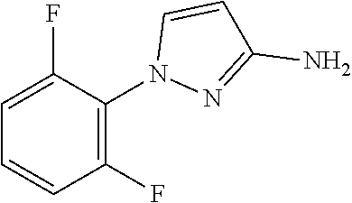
NC1=NN(C2=C(F)C=CC=C2F)C=C1
